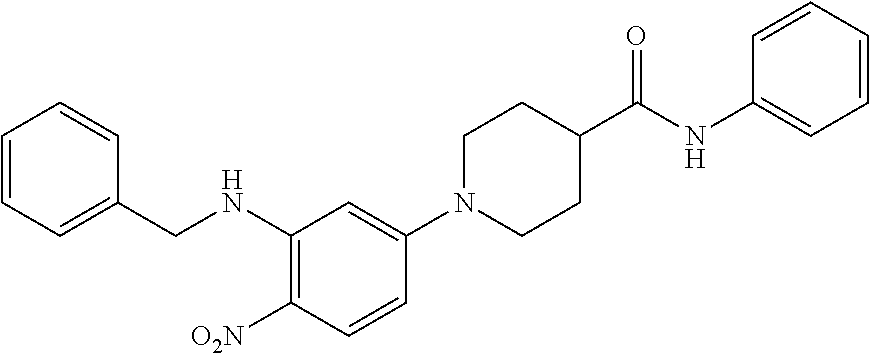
C1N(C2=CC(NCC3=CC=CC=C3)=C([O2N])C=C2)CCC(C(NC2=CC=CC=C2)=O)C1
